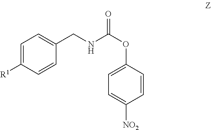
C1=C([R1])C=CC(CNC(OC2=CC=C([NO2])C=C2)=O)=C1
